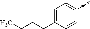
C1(->*)=CC=C(CCCC)C=C1
